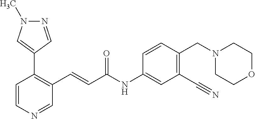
N1=CC(C2=C(C=CC(NC3=CC(C#N)=C(CN4CCOCC4)C=C3)=O)C=NC=C2)=CN1C
